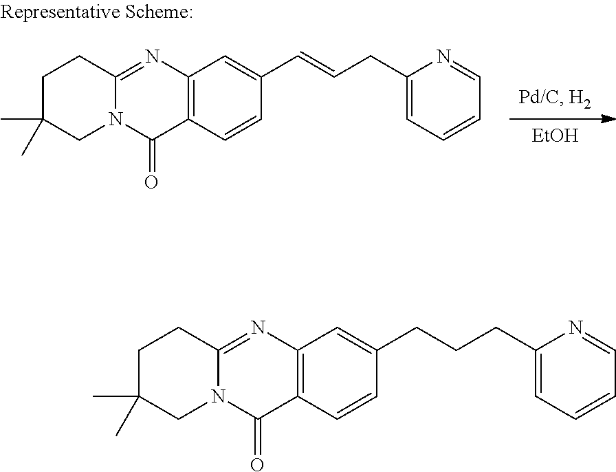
C12=C(N=C3N(C1=O)CC(C)(C)CC3)C=C(CCCC1=CC=CC=N1)C=C2.C12=C(N=C3N(C1=O)CC(C)(C)CC3)C=C(C=CCC1=CC=CC=N1)C=C2.[EtOH]
